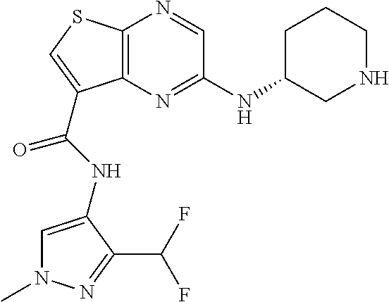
C12=C(N=C(NC3CCCNC3)C=N1)C(C(=O)NC1=CN(C)N=C1C(F)F)=CS2
